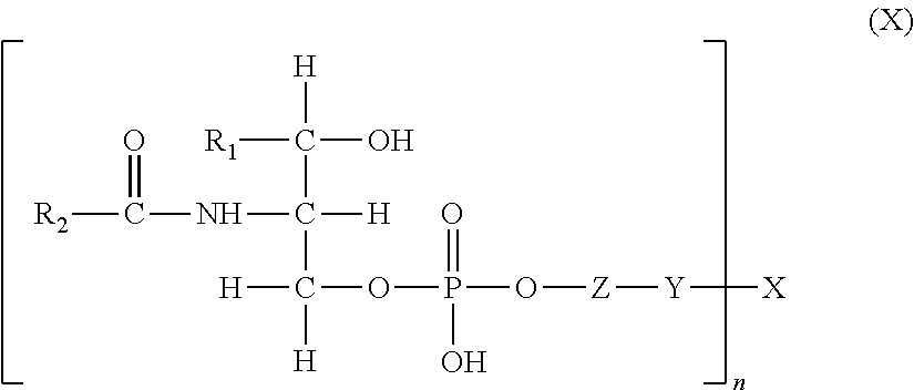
[R1]C([H])(O)C(NC(=O)[R2])([H])C([H])(OP(O[Z][Y][X])(=O)O)[H]
